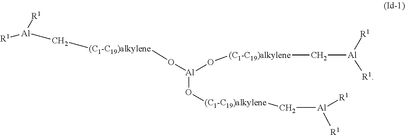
[Al]([R1])([R1])C[(C1-C19)alkylene]O[Al](O[(C1-C19)alkylene]C[Al]([R1])[R1])O[(C1-C19)alkylene]C[Al]([R1])[R1]
